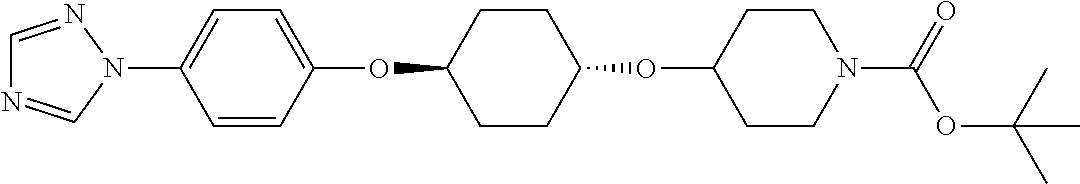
C1=CC(OC2CCC(OC3CCN(C(OC(C)(C)C)=O)CC3)CC2)=CC=C1N1N=CN=C1
